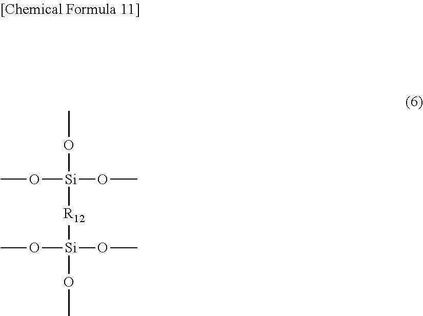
O([Si]([R12][Si](OC)(OC)OC)(OC)OC)C
